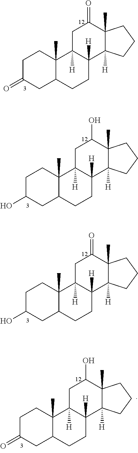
C1C(=O)CC2C(C)(C1)C1([H])C([H])(CC2)C2([H])C(C)(C(=O)C1)CCC2.C1C(O)CC2C(C)(C1)C1([H])C([H])(CC2)C2([H])C(C)(C(O)C1)CCC2.C1C(O)CC2C(C)(C1)C1([H])C([H])(CC2)C2([H])C(C)(C(=O)C1)CCC2.C1C(=O)CC2C(C)(C1)C1([H])C([H])(CC2)C2([H])C(C)(C(O)C1)CCC2
